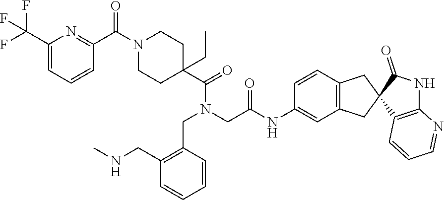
C1=CC(CN(C(C2(CC)CCN(C(C3=NC(C(F)(F)F)=CC=C3)=O)CC2)=O)CC(NC2=CC3=C(C=C2)CC2(C3)C3=C(NC2=O)N=CC=C3)=O)=C(CNC)C=C1
